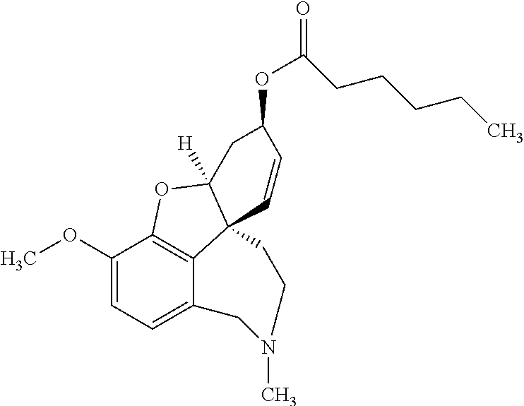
C1(OC)=CC=C2C3=C1OC1([H])C3(C=CC(OC(=O)CCCCC)C1)CCN(C)C2
